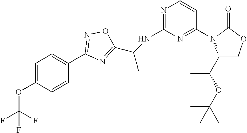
C1(NC(C2=NC(C3=CC=C(OC(F)(F)F)C=C3)=NO2)C)=NC=CC(N2C(C(C)OC(C)(C)C)COC2=O)=N1
